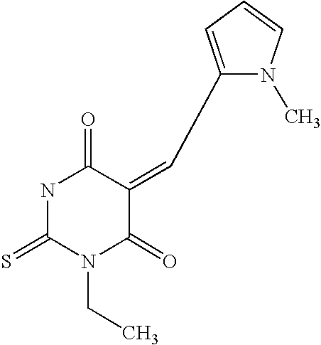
N1C(=S)N(CC)C(=O)C(=CC2=CC=CN2C)C1=O
